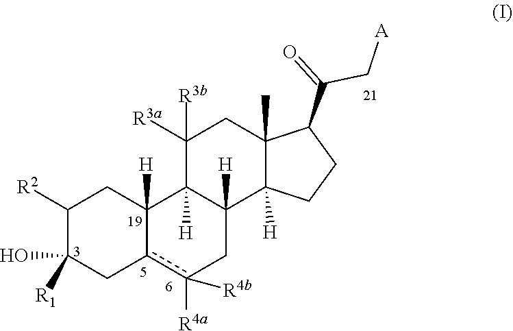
C1([R2])C([R1])(O)Cc2c([R4a])([R4b])CC3([H])C([H])(C2([H])C1)C([R3b])([R3a])CC1(C)C3([H])CCC1C(=O)C[A]
